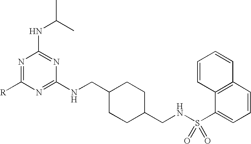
N1=C([R])N=C(NCC2CCC(CNS(C3=CC=CC4=C3C=CC=C4)(=O)=O)CC2)N=C1NC(C)C
